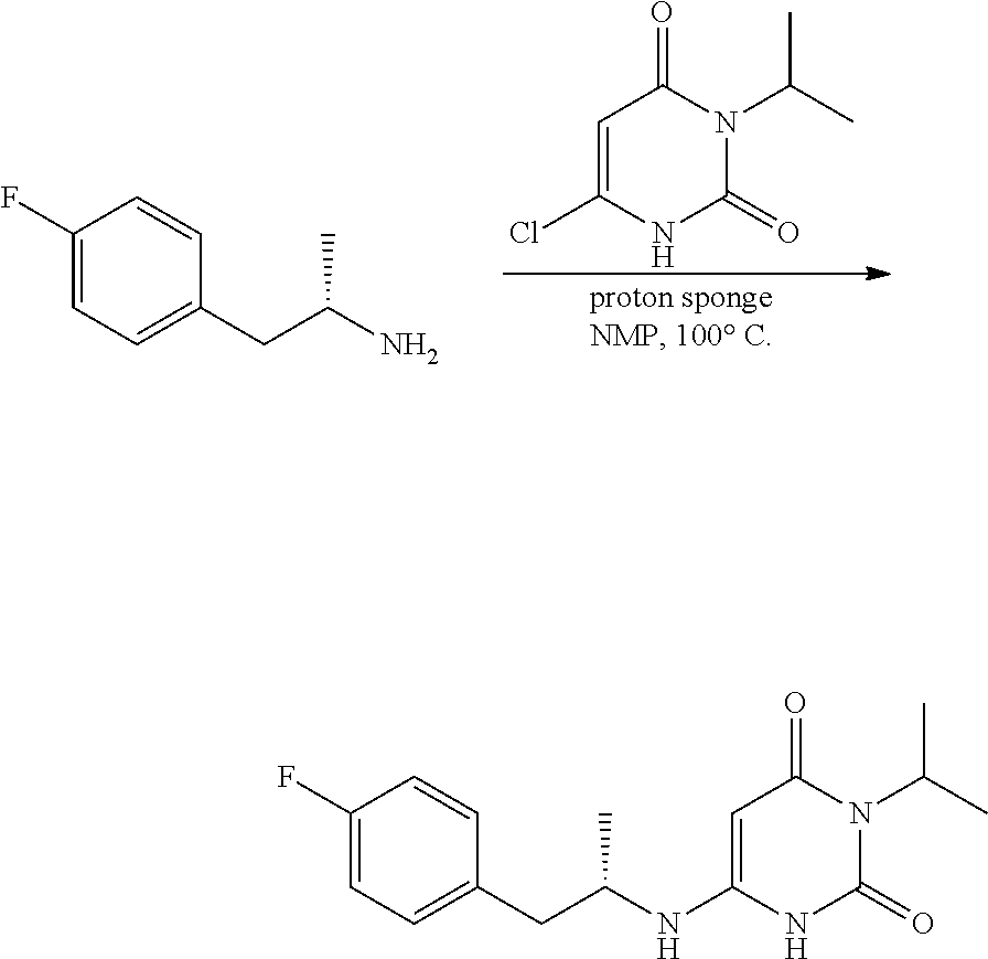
C1(F)=CC=C(CC(N)C)C=C1.C1=C(Cl)NC(=O)N(C(C)C)C1=O.C1(F)=CC=C(CC(NC2=CC(=O)N(C(C)C)C(=O)N2)C)C=C1
